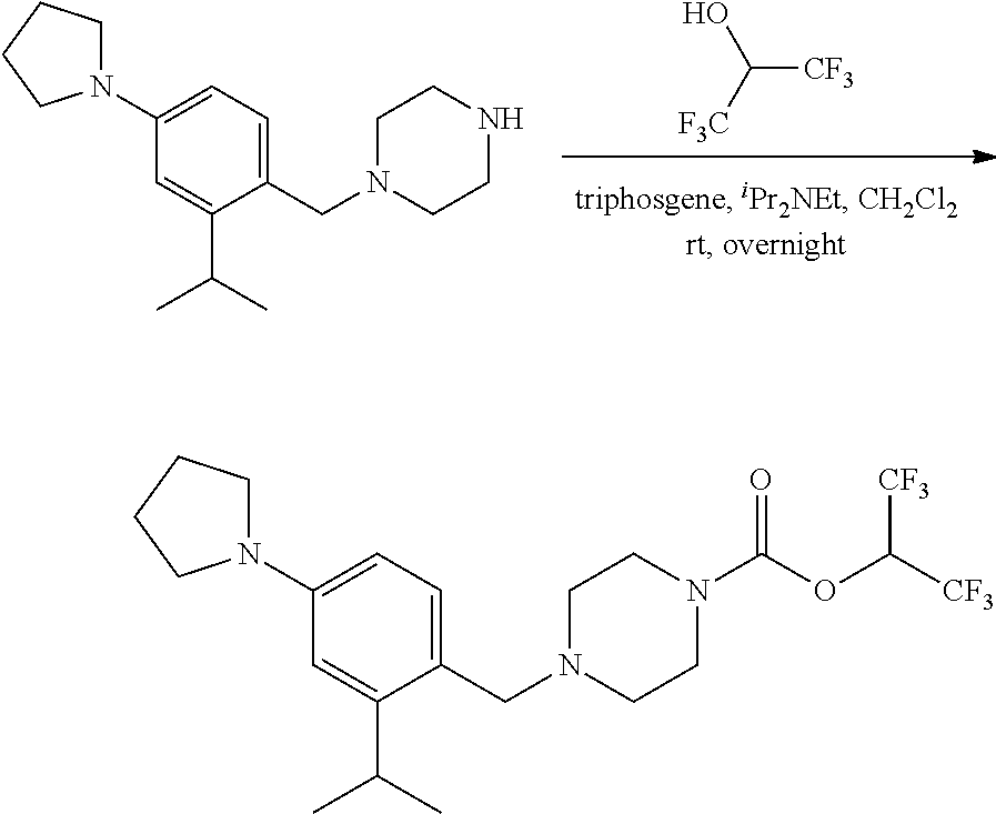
C1=C(C(C)C)C(CN2CCNCC2)=CC=C1N1CCCC1.OC([F3C])[CF3].C1=C(C(C)C)C(CN2CCN(C(OC([CF3])[CF3])=O)CC2)=CC=C1N1CCCC1
